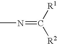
CN=C([R2])[R1]
